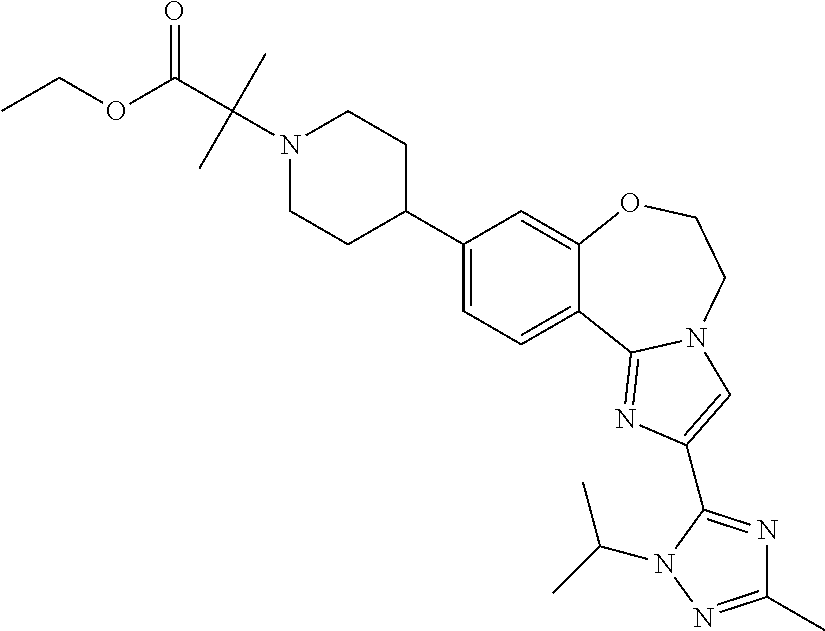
C1(C2CCN(C(C(OCC)=O)(C)C)CC2)=CC=C2C(=C1)OCCN1C2=NC(C2=NC(C)=NN2C(C)C)=C1
